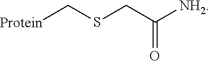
[Protein]CSCC([NH2])=O
